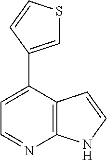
C12=C(C(C3=CSC=C3)=CC=N1)C=CN2
